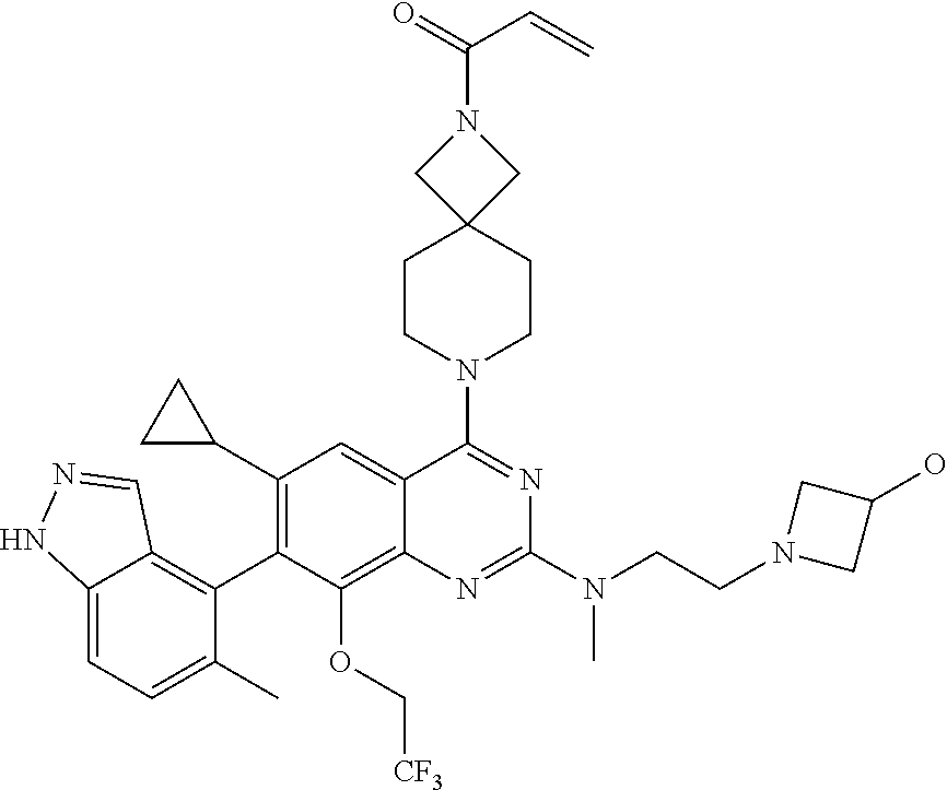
C12=CC=C(C)C(C3=C(C4CC4)C=C4C(=C3OC[CF3])N=C(N(CCN3CC(O)C3)C)N=C4N3CCC4(CC3)CN(C(=O)C=C)C4)=C1C=NN2
